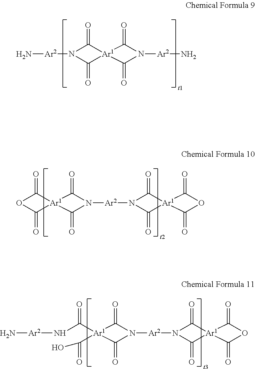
N[Ar2]N1C(=O)[Ar1]2(C(=O)N([Ar2]N)C2=O)C1=O.O1C(=O)[Ar1]2(C(=O)N([Ar2]N3C(=O)[Ar1]4(C(=O)OC4=O)C3=O)C2=O)C1=O.N(C([Ar1]1(C(=O)O)C(=O)N([Ar2]N2C(=O)[Ar1]3(C(=O)OC3=O)C2=O)C1=O)=O)[Ar2]N
